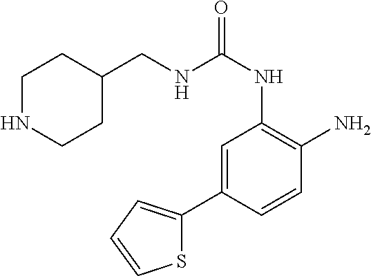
C1=C(C2=CC=CS2)C=CC(N)=C1NC(=O)NCC1CCNCC1
